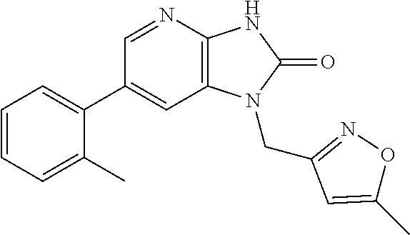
C1(C2=CC=CC=C2C)=CC2=C(N=C1)NC(=O)N2CC1=NOC(C)=C1
